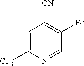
C1=C([CF3])N=CC(Br)=C1[CN]
